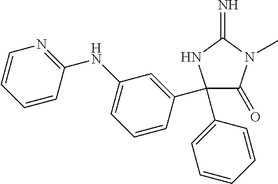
C1(C2=CC(NC3=NC=CC=C3)=CC=C2)(C2=CC=CC=C2)C(=O)N(C)C(=N)N1
